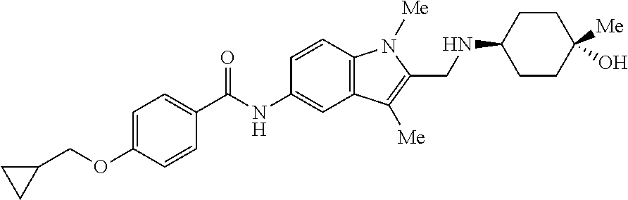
C1=C(OCC2CC2)C=CC(C(NC2=CC3=C(C=C2)N([Me])C(CNC2CCC([Me])(O)CC2)=C3[Me])=O)=C1
